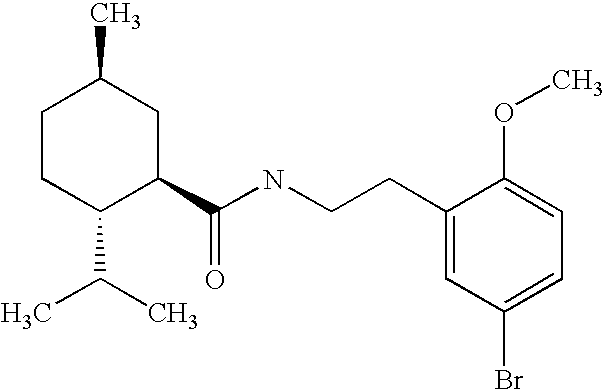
C1CC(C(C)C)C(C(NCCC2=CC(Br)=CC=C2OC)=O)CC1C
